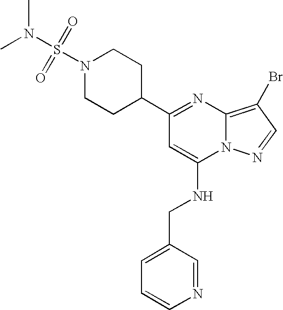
C1(C2=NC3=C(Br)C=NN3C(NCC3=CC=CN=C3)=C2)CCN(S(N(C)C)(=O)=O)CC1
